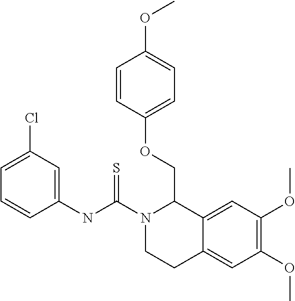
N(C1=CC(Cl)=CC=C1)C(N1CCC2=CC(OC)=C(OC)C=C2C1COC1=CC=C(OC)C=C1)=S
